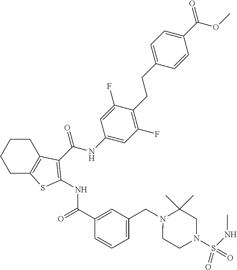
C1CCCC2=C1C(C(NC1=CC(F)=C(CCC3=CC=C(C(OC)=O)C=C3)C(F)=C1)=O)=C(NC(=O)C1=CC(CN3CCN(S(NC)(=O)=O)CC3(C)C)=CC=C1)S2
